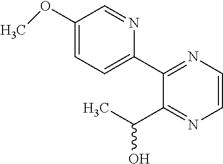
C1=CN=C(C2=CC=C(OC)C=N2)C(C(C)O)=N1
